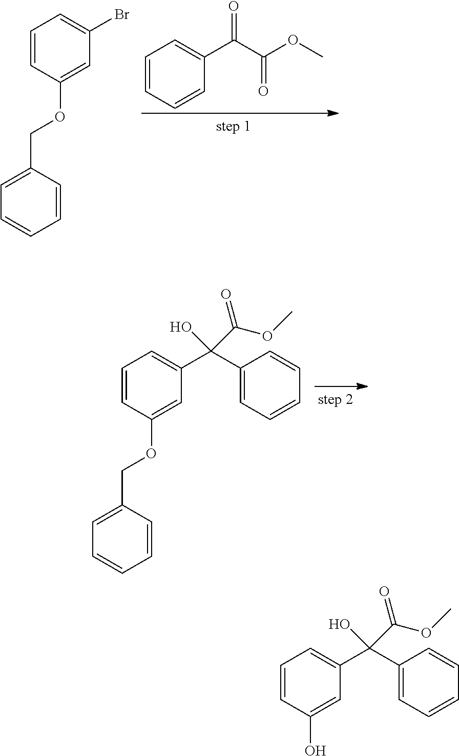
C1=CC=CC(C(C(OC)=O)=O)=C1.C1=CC(OCC2=CC=CC=C2)=CC(Br)=C1.C1=CC(OCC2=CC=CC=C2)=CC(C(C2=CC=CC=C2)(O)C(OC)=O)=C1.C1=CC(O)=CC(C(C2=CC=CC=C2)(O)C(OC)=O)=C1
